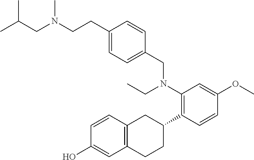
OC1=CC2=C(C=C1)CC(C1=C(N(CC)CC3=CC=C(CCN(CC(C)C)C)C=C3)C=C(OC)C=C1)CC2
